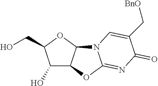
C1(O)C2C(OC1CO)N1C(=NC(=O)C(C[BnO])=C1)O2
